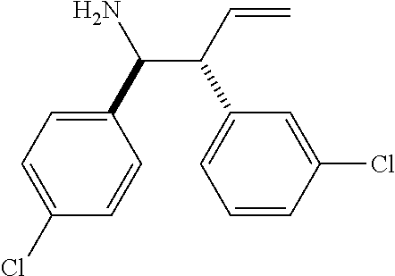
NC(C(C=C)C1=CC=CC(Cl)=C1)C1=CC=C(Cl)C=C1
